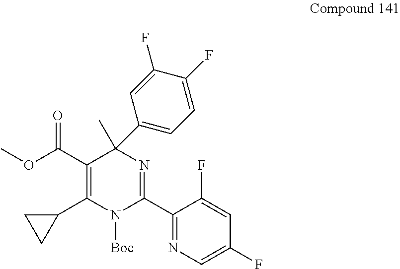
C1(C2=NC(C)(C3=CC=C(F)C(F)=C3)C(C(OC)=O)=C(C3CC3)N2[Boc])=NC=C(F)C=C1F
